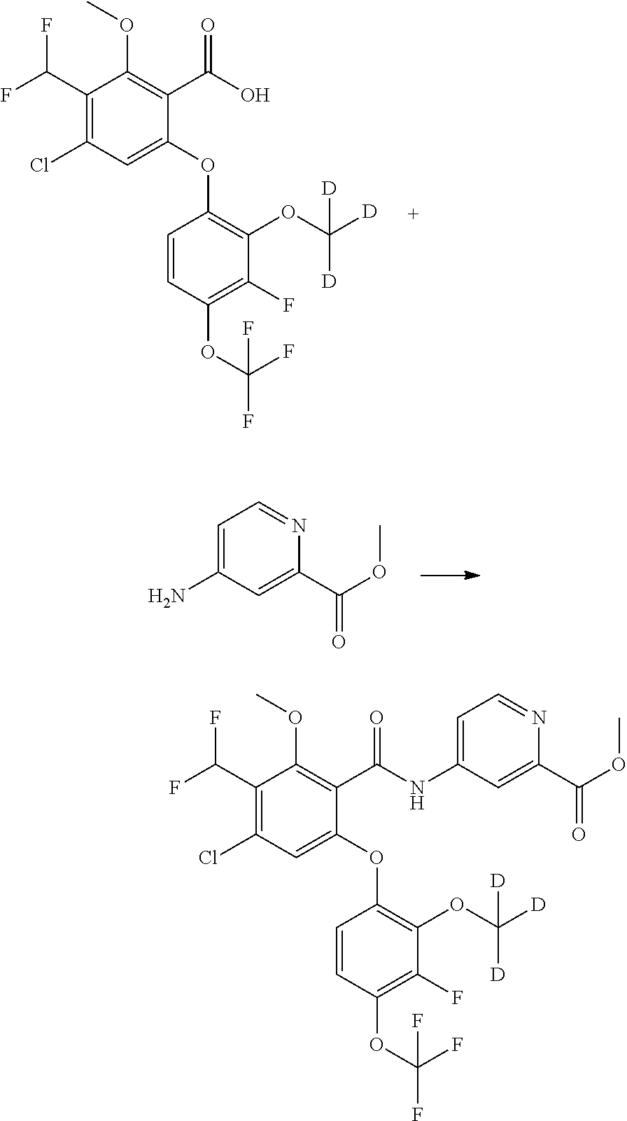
C1=C(N)C=C(C(OC)=O)N=C1.C1(C(F)F)=C(Cl)C=C(OC2=C(OC([D])([D])[D])C(F)=C(OC(F)(F)F)C=C2)C(C(O)=O)=C1OC.C1(C(F)F)=C(Cl)C=C(OC2=C(OC([D])([D])[D])C(F)=C(OC(F)(F)F)C=C2)C(C(=O)NC2=CC=NC(C(OC)=O)=C2)=C1OC
